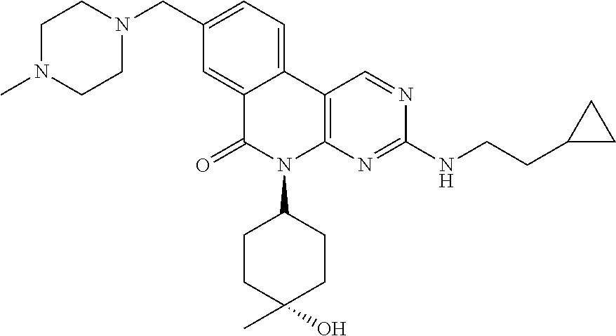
C12=CC(CN3CCN(C)CC3)=CC=C1C1=C(N(C3CCC(O)(C)CC3)C2=O)N=C(NCCC2CC2)N=C1
